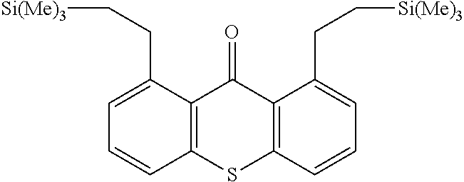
C12=C(C=CC=C1CC[Si(Me)3])SC1=C(C2=O)C(CC[Si(Me)3])=CC=C1
